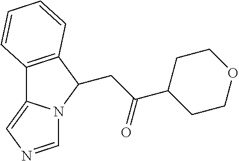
C12=C(C(CC(C3CCOCC3)=O)N3C1=CN=C3)C=CC=C2
